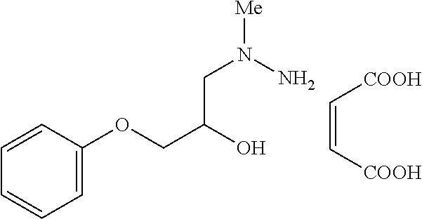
C1=C(OCC(O)CN([Me])N)C=CC=C1.C(=C[COOH])[COOH]
